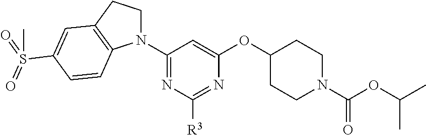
C1(N2CCC3=C2C=CC(S(=O)(=O)C)=C3)=NC([R3])=NC(OC2CCN(C(OC(C)C)=O)CC2)=C1
